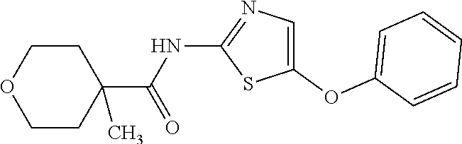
C1(OC2=CC=CC=C2)=CN=C(NC(C2(C)CCOCC2)=O)S1
